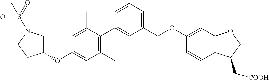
C1(C)=C(C2=CC(COC3=CC4=C(C=C3)C(C[COOH])CO4)=CC=C2)C(C)=CC(OC2CN(S(=O)(=O)C)CC2)=C1
